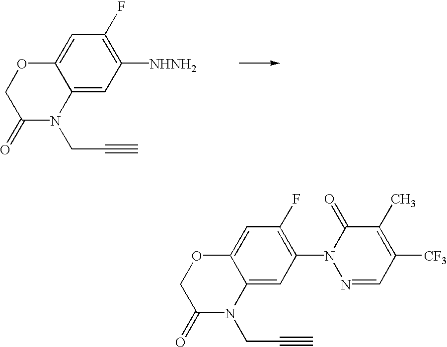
C12=CC(N3N=CC([CF3])=C(C)C3=O)=C(F)C=C1OCC(=O)N2CC#C.C12=CC([NHNH2])=C(F)C=C1OCC(=O)N2CC#C
